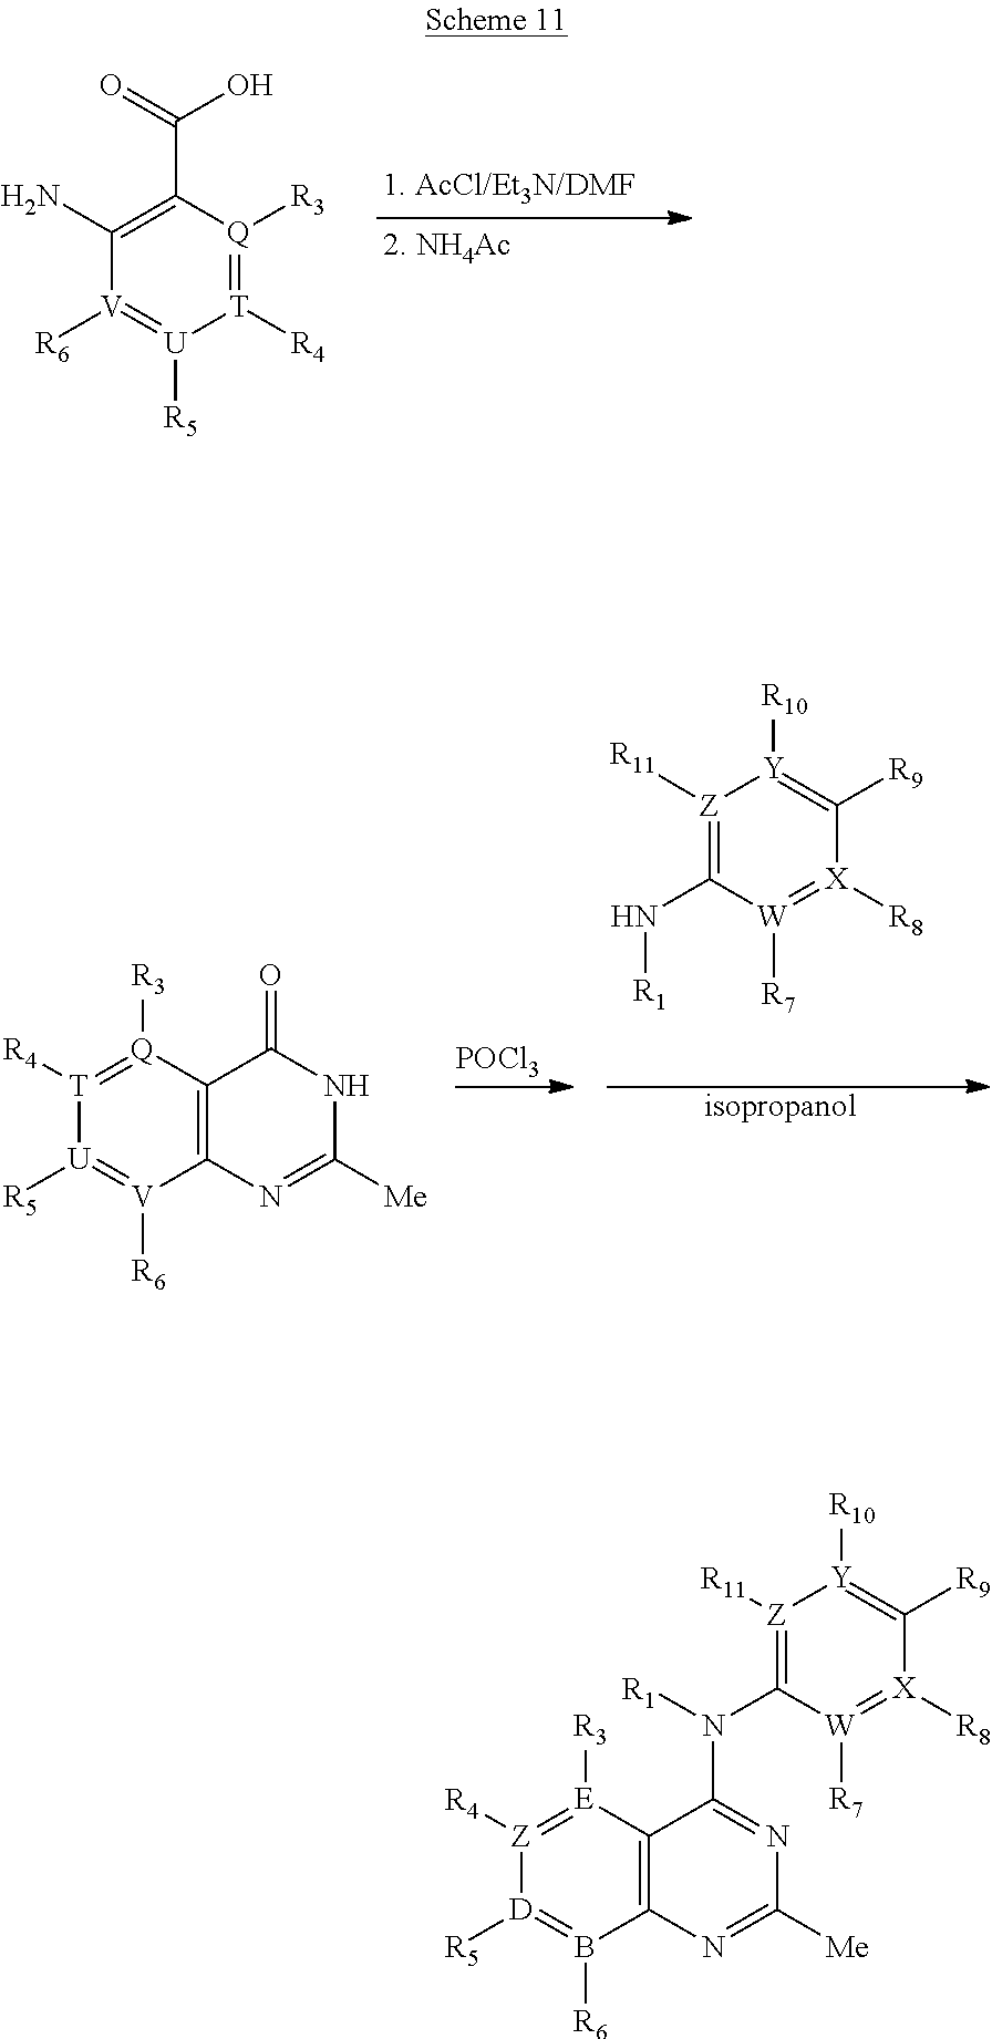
C1(N)=C(C(O)=O)[Q]([R3])=[T]([R4])[U]([R5])=[V]1[R6].[T]1([R4])=[Q]([R3])C2=C([V]([R6])=[U]1[R5])N=C([Me])NC2=O.[POCl3].C1(N[R1])=[Z]([R11])[Y]([R10])=C([R9])[X]([R8])=[W]1[R7].[isopropanol].[Z]1([R4])=[E]([R3])C2=C(B([R6])=[D]1[R5])N=C([Me])N=C2N([R1])C1=[Z]([R11])[Y]([R10])=C([R9])[X]([R8])=[W]1[R7]
